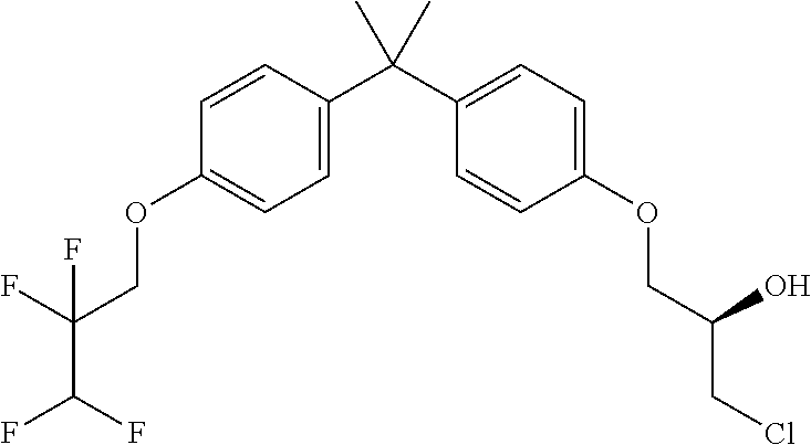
C1=C(C(C2=CC=C(OCC(CCl)O)C=C2)(C)C)C=CC(OCC(C(F)F)(F)F)=C1
